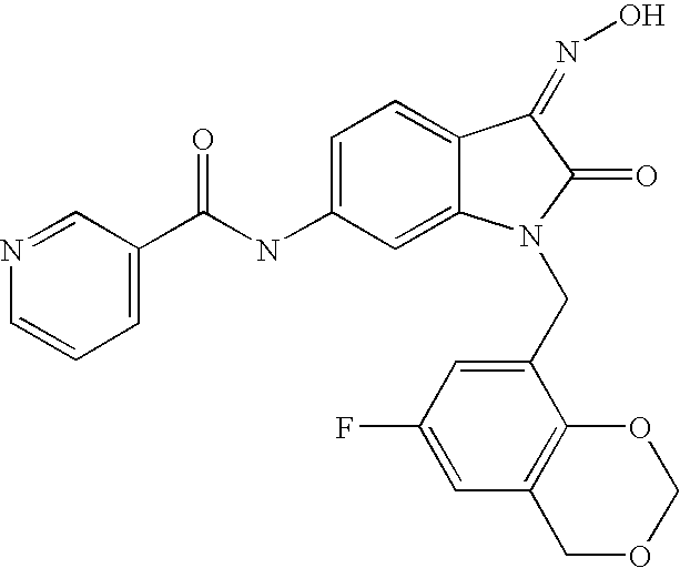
N1=CC(C(NC2=CC=C3C(=C2)N(CC2=CC(F)=CC4=C2OCOC4)C(=O)C3=NO)=O)=CC=C1
